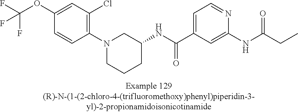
C1(OC(F)(F)F)=CC(Cl)=C(N2CCCC(NC(C3=CC=NC(NC(CC)=O)=C3)=O)C2)C=C1
